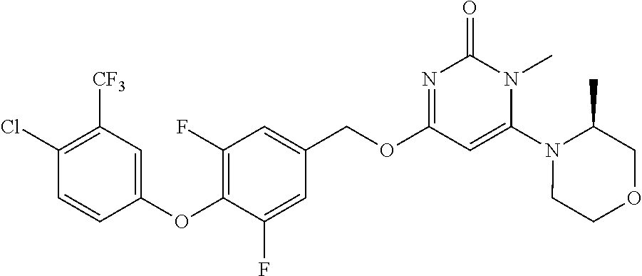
C1(Cl)=C([CF3])C=C(OC2=C(F)C=C(COC3=NC(=O)N(C)C(N4C(C)COCC4)=C3)C=C2F)C=C1
